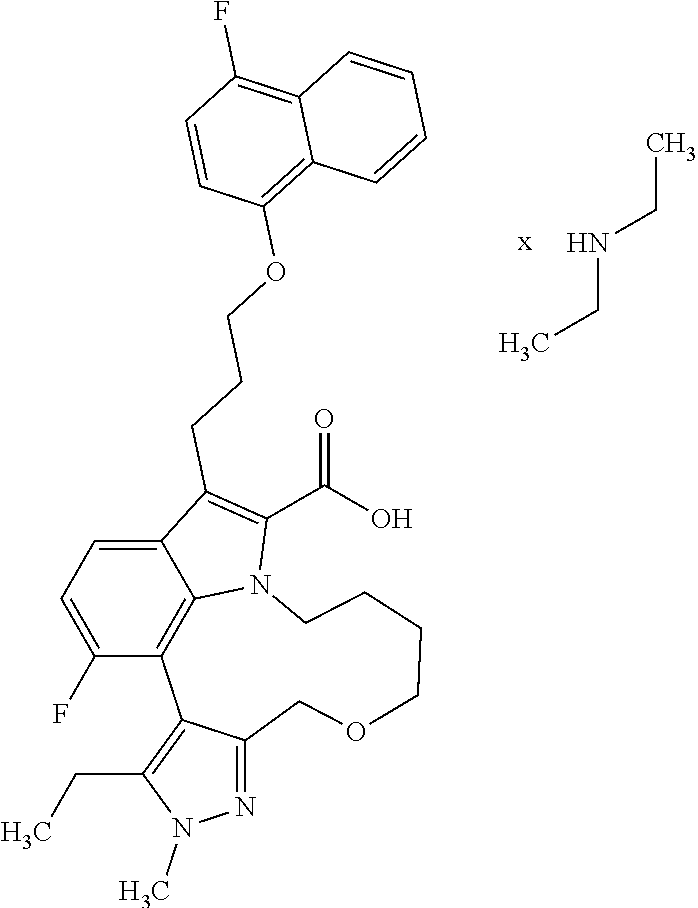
C12=CC=C(F)C3=C1N(C(C(=O)O)=C2CCCOC1=C2C(=C(F)C=C1)C=CC=C2)CCCCOCC1=NN(C)C(CC)=C13.CCNCC
